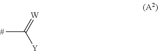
CC(=[W])[Y]
